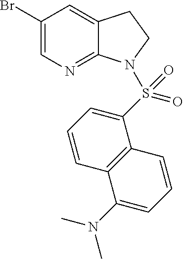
C1(Br)=CN=C2C(=C1)CCN2S(C1=CC=CC2=C1C=CC=C2N(C)C)(=O)=O
